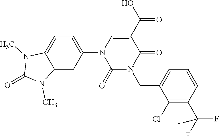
C1=C(N2C(=O)N(CC3=CC=CC(C(F)(F)F)=C3Cl)C(=O)C(C(=O)O)=C2)C=C2C(=C1)N(C)C(=O)N2C
